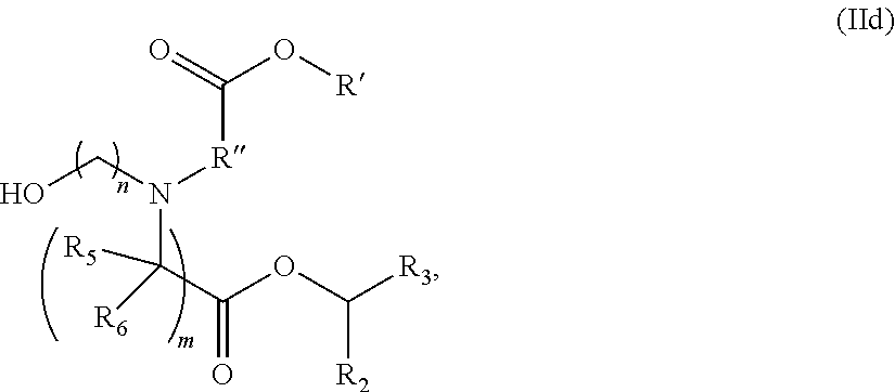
[R6]C(C(OC([R3])[R2])=O)(N(CO)[R]C(O[R])=O)[R5]
